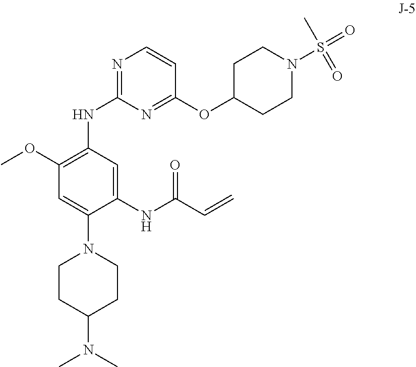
C1(OC)=C(NC2=NC=CC(OC3CCN(S(=O)(C)=O)CC3)=N2)C=C(NC(C=C)=O)C(N2CCC(N(C)C)CC2)=C1
